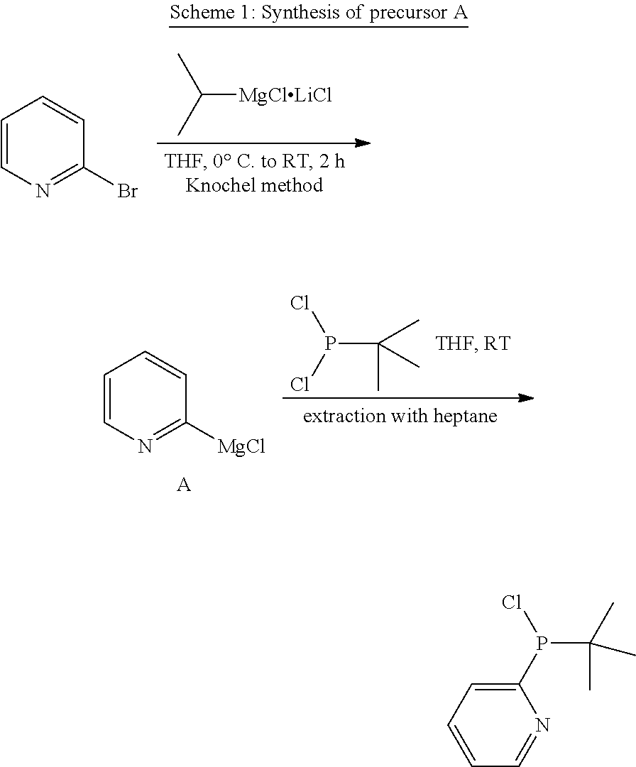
P(C(C)(C)C)(Cl)Cl.C1=CN=C([MgCl])C=C1.[A].C1=CN=C(Br)C=C1.CC(C)[MgClLiCl].C1(P(Cl)C(C)(C)C)=CC=CC=N1
